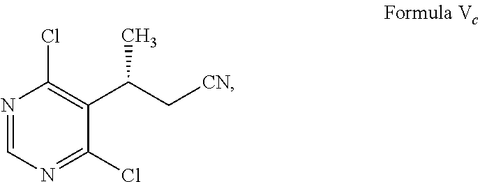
N1=CN=C(Cl)C(C(C[CN])C)=C1Cl
